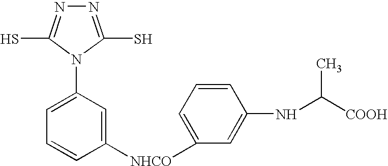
C1=CC([NHCO]C2=CC=CC(NC([COOH])C)=C2)=CC(N2C(S)=NN=C2S)=C1
